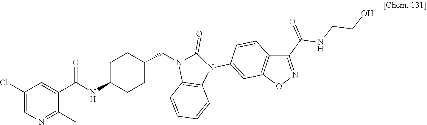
C1(Cl)=CN=C(C)C(C(NC2CCC(CN3C4=C(N(C5=CC6=C(C=C5)C(C(=O)NCCO)=NO6)C3=O)C=CC=C4)CC2)=O)=C1
